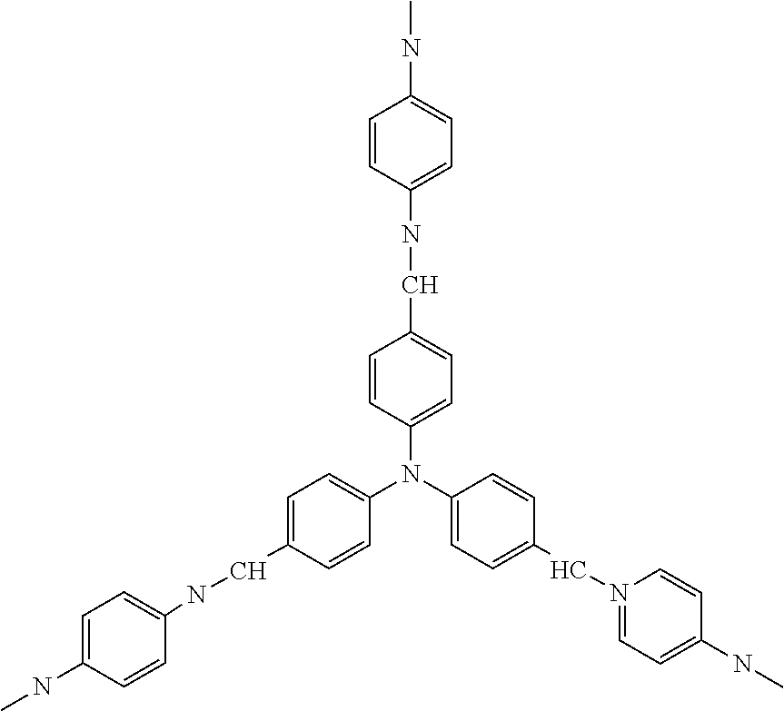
C1=CC(N(C2=CC=C(CN3=CC=C(NC)C=C3)C=C2)C2=CC=C(CNC3=CC=C(NC)C=C3)C=C2)=CC=C1CNC1=CC=C(NC)C=C1
